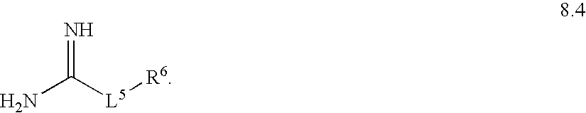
N=C([L5][R6])N
